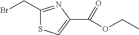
C1(CBr)=NC(C(=O)OCC)=CS1
